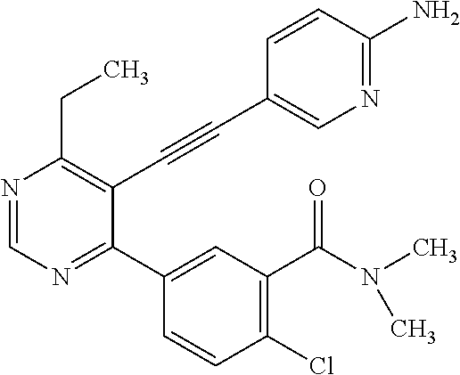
N1=CN=C(C2=CC(C(N(C)C)=O)=C(Cl)C=C2)C(C#CC2=CN=C(N)C=C2)=C1CC
